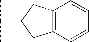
C12=C(C=CC=C1)CC(C(C)C)C2
